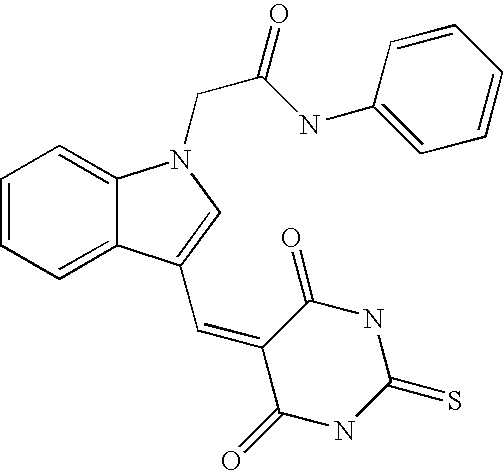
O=C1C(=CC2=CN(CC(NC3=CC=CC=C3)=O)C3=CC=CC=C32)C(=O)NC(=S)N1
